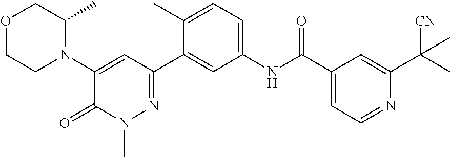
O1CCN(C2=CC(C3=CC(NC(C4=CC=NC(C(C)([CN])C)=C4)=O)=CC=C3C)=NN(C)C2=O)C(C)C1
